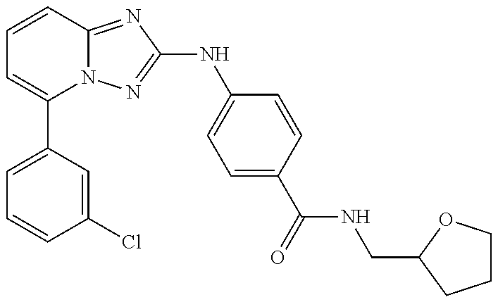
C1=C(C2=CC=CC3=NC(NC4=CC=C(C(=O)NCC5OCCC5)C=C4)=NN23)C=C(Cl)C=C1
